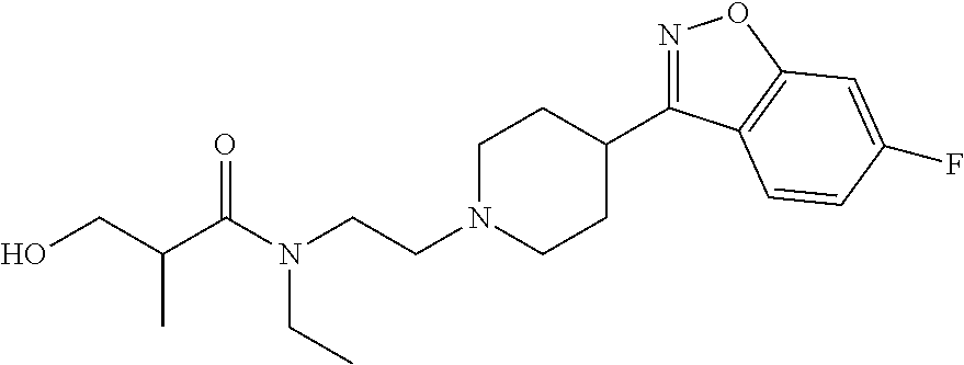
N1=C(C2CCN(CCN(C(C(CO)C)=O)CC)CC2)C2=C(O1)C=C(F)C=C2
